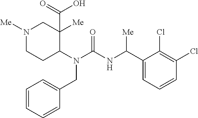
N1([Me])CCC(N(C(=O)NC(C2=CC=CC(Cl)=C2Cl)[Me])CC2=CC=CC=C2)C([Me])(C(=O)O)C1
